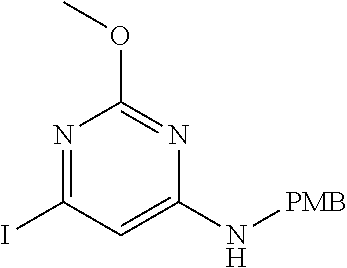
N1=C(I)C=C(N[PMB])N=C1OC
